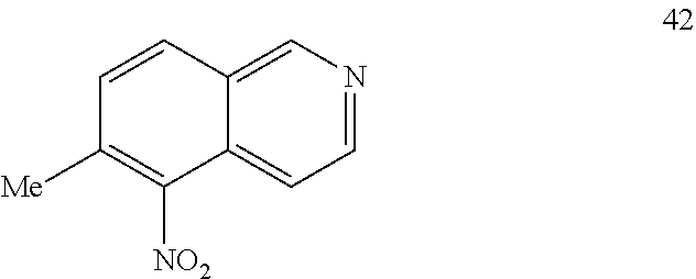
C1=CC2=CN=CC=C2C([NO2])=C1[Me]
